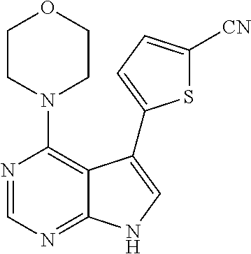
N1(C2=C3C(=NC=N2)NC=C3C2=CC=C([CN])S2)CCOCC1
